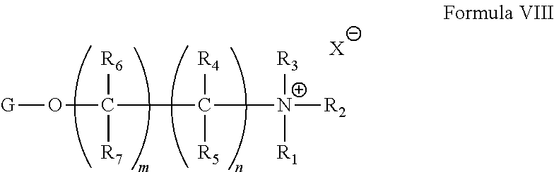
[X].[N+]([R3])([R1])([R2])C(C(O[G])([R6])[R7])([R4])[R5]
